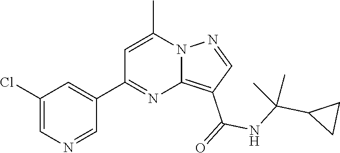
C12=C(C(=O)NC(C3CC3)(C)C)C=NN1C(C)=CC(C1=CC(Cl)=CN=C1)=N2
